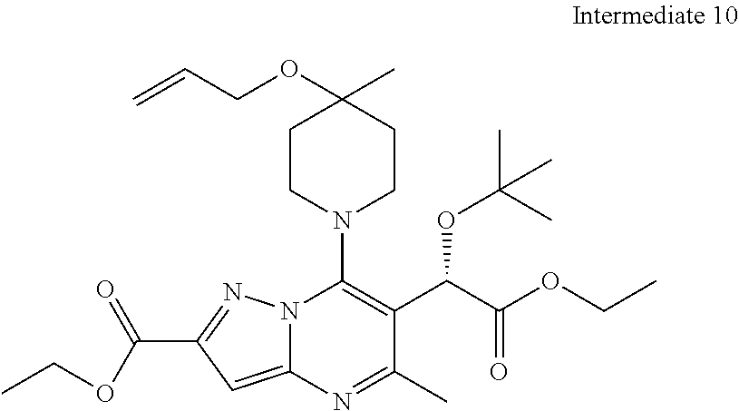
C1CN(C2=C(C(C(OCC)=O)OC(C)(C)C)C(C)=NC3=CC(C(OCC)=O)=NN23)CCC1(OCC=C)C
